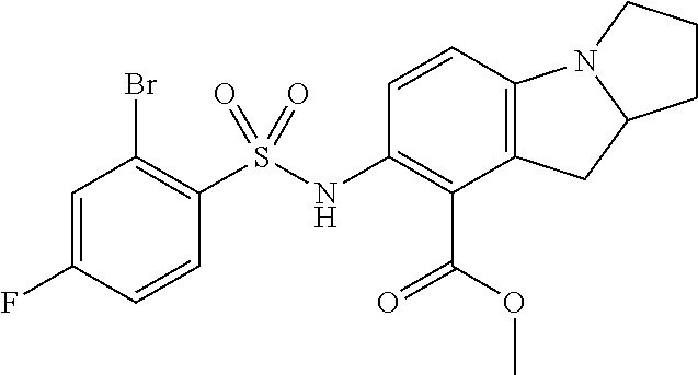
C1=C(F)C=CC(S(NC2=C(C(OC)=O)C3=C(C=C2)N2C(C3)CCC2)(=O)=O)=C1Br
